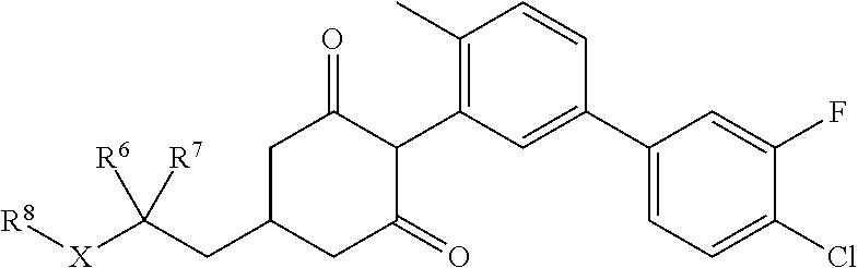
C1(C)=C(C2C(=O)CC(CC([X][R8])([R6])[R7])CC2=O)C=C(C2=CC=C(Cl)C(F)=C2)C=C1
